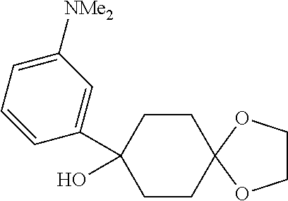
C1=C([NMe2])C=C(C2(O)CCC3(CC2)OCCO3)C=C1
